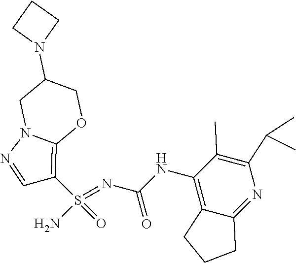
C(NC1=C2C(=NC(C(C)C)=C1C)CCC2)(N=S(N)(=O)C1=C2N(N=C1)CC(N1CCC1)CO2)=O
